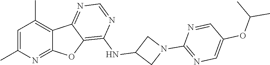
C1=C(C)N=C2C(=C1C)C1=NC=NC(NC3CN(C4=NC=C(OC(C)C)C=N4)C3)=C1O2
